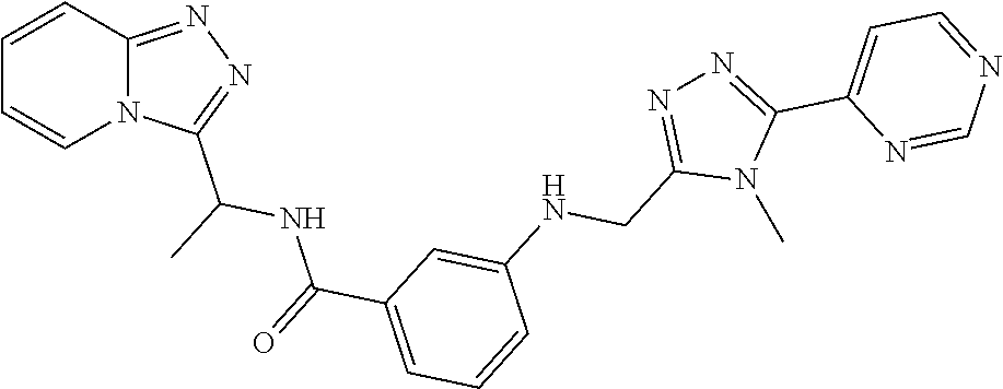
C1=CC2=NN=C(C(NC(C3=CC=CC(NCC4=NN=C(C5=CC=NC=N5)N4C)=C3)=O)C)N2C=C1
